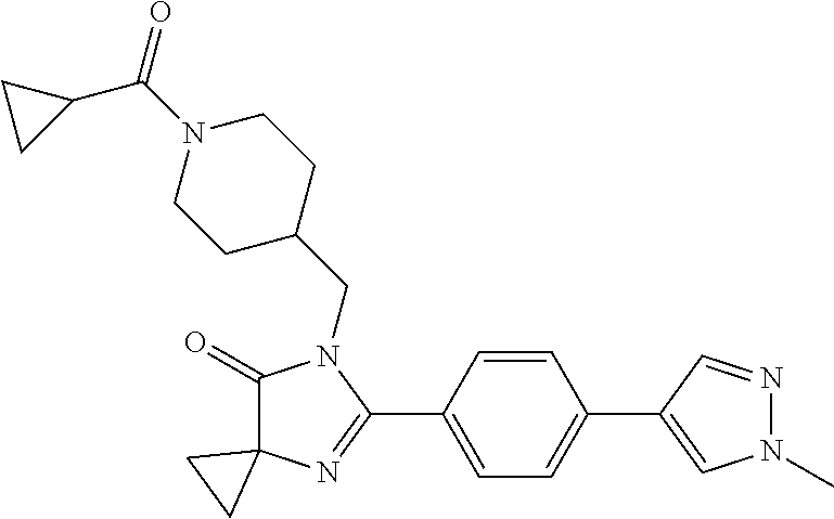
C1(=O)C2(N=C(C3=CC=C(C4=CN(C)N=C4)C=C3)N1CC1CCN(C(=O)C3CC3)CC1)CC2
